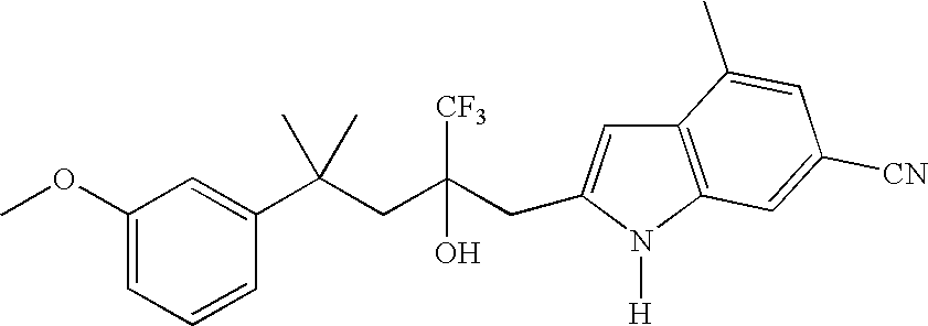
C1(OC)=CC=CC(C(CC([CF3])(O)CC2=CC3=C(N2[H])C=C([CN])C=C3C)(C)C)=C1
